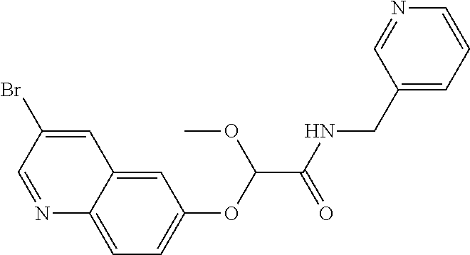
N1=CC(Br)=CC2=CC(OC(C(NCC3=CC=CN=C3)=O)OC)=CC=C12
